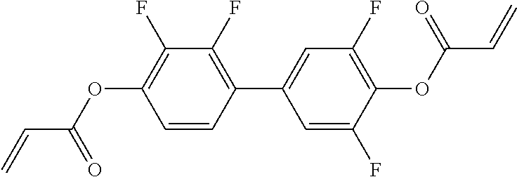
C=CC(=O)OC1=C(F)C(F)=C(C2=CC(F)=C(OC(C=C)=O)C(F)=C2)C=C1
